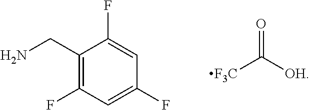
C1(CN)=C(F)C=C(F)C=C1F.[F3C]C([OH])=O
